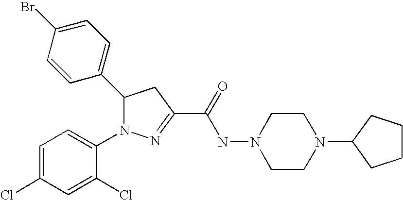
C1(C2N(C3=CC=C(Cl)C=C3Cl)N=C(C(=O)NN3CCN(C4CCCC4)CC3)C2)=CC=C(Br)C=C1
